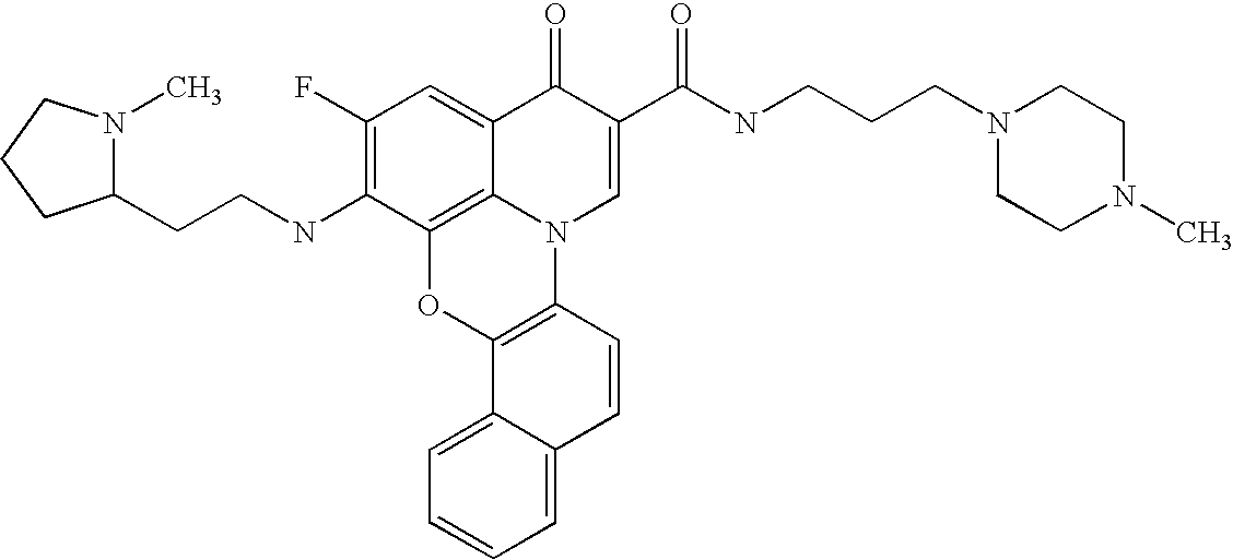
C1(F)=C(NCCC2N(C)CCC2)C2=C3C(=C1)C(=O)C(C(=O)NCCCN1CCN(C)CC1)=CN3C1=C(O2)C2=CC=CC=C2C=C1
